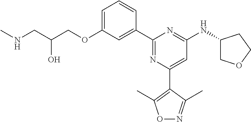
C1=C(OCC(CNC)O)C=C(C2=NC(C3=C(C)ON=C3C)=CC(NC3COCC3)=N2)C=C1
